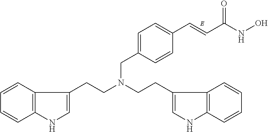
C1=C(CN(CCC2=CNC3=C2C=CC=C3)CCC2=CNC3=C2C=CC=C3)C=CC(C=CC(NO)=O)=C1
